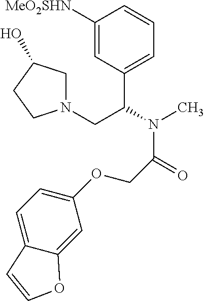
C1([MeO2SHN])=CC(C(N(C)C(=O)COC2=CC=C3C(=C2)OC=C3)CN2CC(O)CC2)=CC=C1
